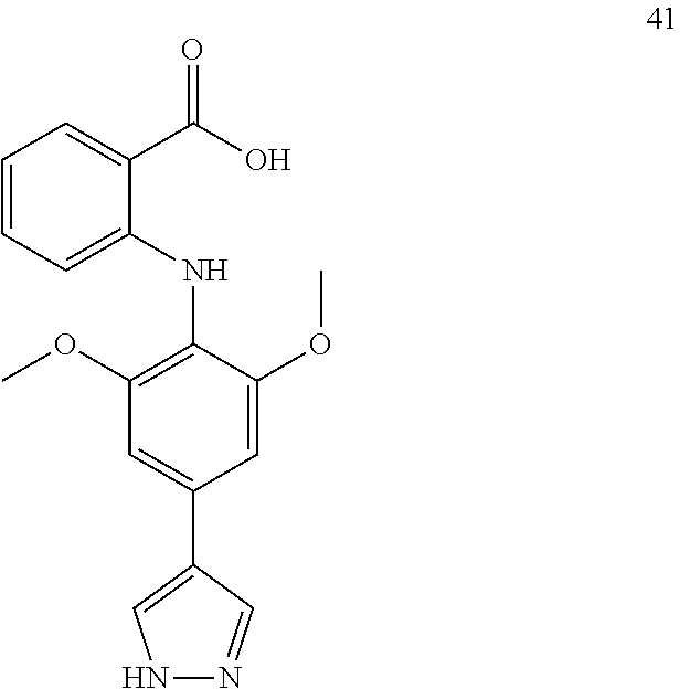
C1=CC=C(NC2=C(OC)C=C(C3=CNN=C3)C=C2OC)C(C(O)=O)=C1
